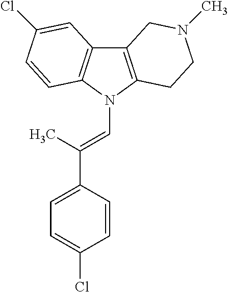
C12=C(N(C=C(C3=CC=C(Cl)C=C3)C)C3=C1C=C(Cl)C=C3)CCN(C)C2
